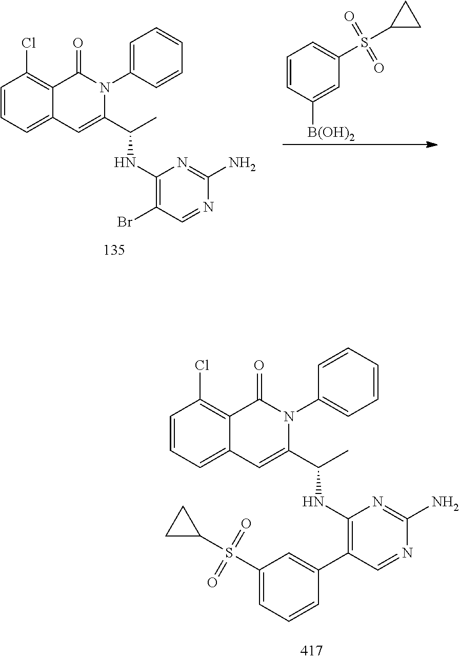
C1=CC=C2C(=C1Cl)C(=O)N(C1=CC=CC=C1)C(C(C)NC1=C(Br)C=NC(N)=N1)=C2.C1=CC([B(OH)2])=CC(S(C2CC2)(=O)=O)=C1.C1=CC=C2C(=C1Cl)C(=O)N(C1=CC=CC=C1)C(C(C)NC1=C(C3=CC(S(C4CC4)(=O)=O)=CC=C3)C=NC(N)=N1)=C2
